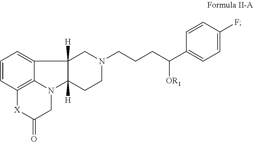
C1=CC2=C3C(=C1)C1([H])C([H])(N3CC(=O)[X]2)CCN(CCCC(C2=CC=C(F)C=C2)[OR1])C1
